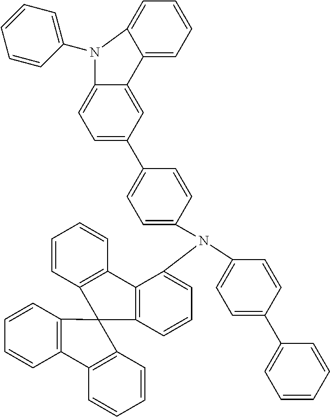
C1(C2=CC=CC=C2)=CC=C(N(C2=CC=CC3=C2C2=C(C=CC=C2)C32C3=C(C=CC=C3)C3=C2C=CC=C3)C2=CC=C(C3=CC=C4C(=C3)C3=CC=CC=C3N4C3=CC=CC=C3)C=C2)C=C1
